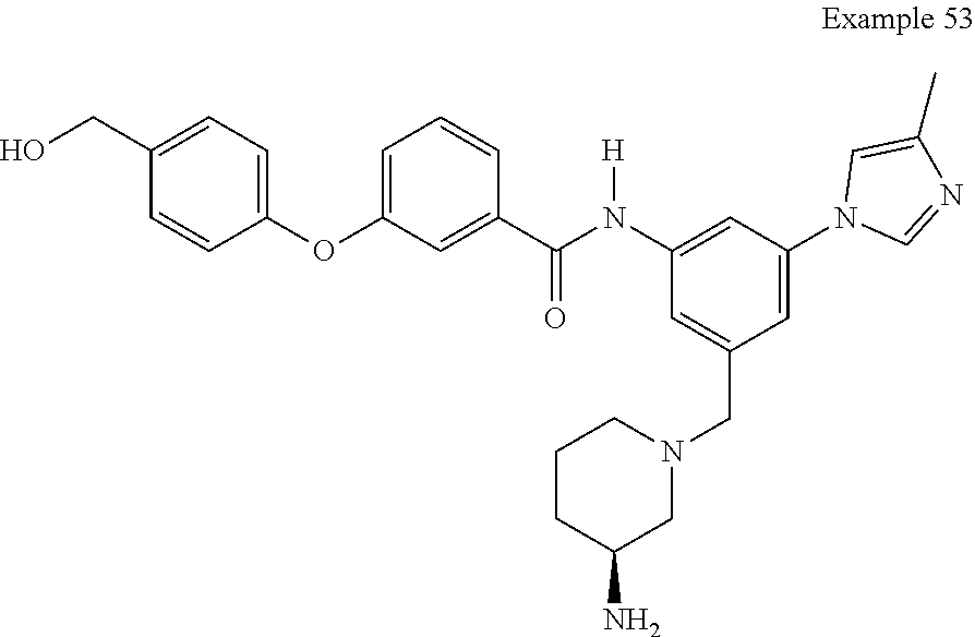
C1=C(CN2CCCC(N)C2)C=C(N2C=NC(C)=C2)C=C1N(C(C1=CC(OC2=CC=C(CO)C=C2)=CC=C1)=O)[H]
